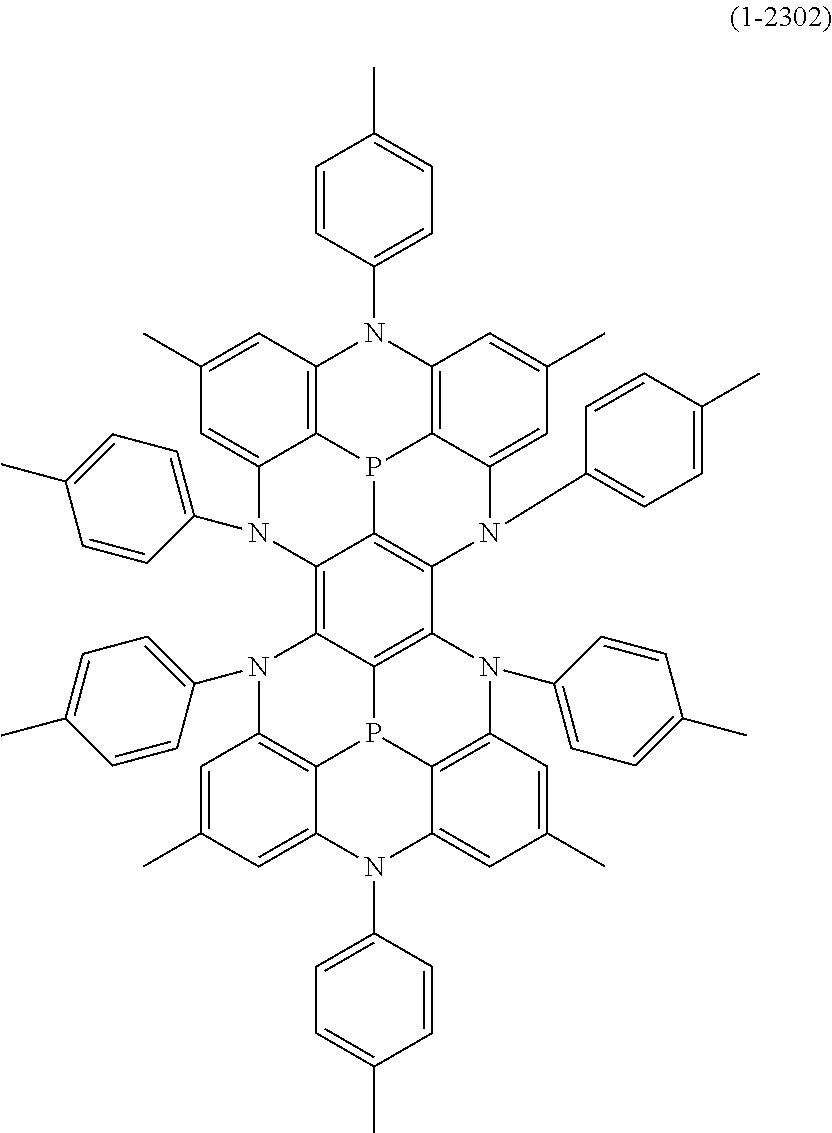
C12=C3P4C5=C(N1C1=CC=C(C)C=C1)C=C(C)C=C5N(C1=CC=C(C)C=C1)C1=C4C(=C4C5=C1N(C1=CC=C(C)C=C1)C1=C6P5C5=C(C=C(C)C=C5N(C5=CC=C(C)C=C5)C6=CC(C)=C1)N4C1=CC=C(C)C=C1)N(C1=CC=C(C)C=C1)C3=CC(C)=C2
